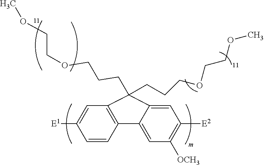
C1([E1])=CC2=C(C=C1)C1=CC([OCH3])=C([E2])C=C1C2(CCCOCCOC)CCCOCCOC
